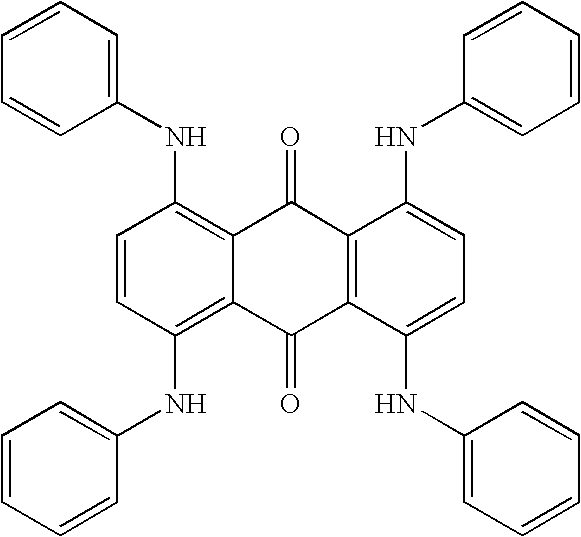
C1=CC(NC2=CC=CC=C2)=C2C(=C1NC1=CC=CC=C1)C(=O)C1=C(C2=O)C(NC2=CC=CC=C2)=CC=C1NC1=CC=CC=C1
